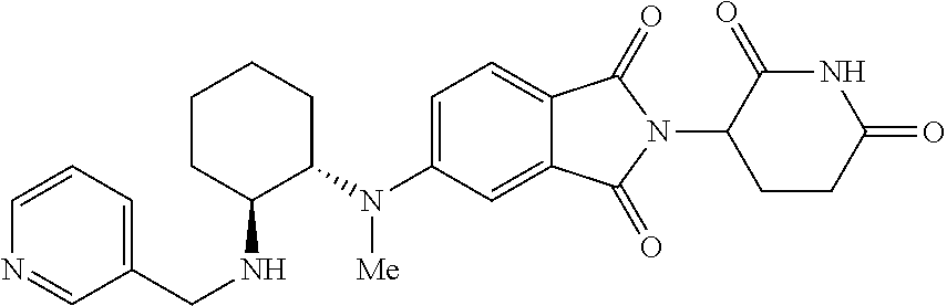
C1CC(NCC2=CC=CN=C2)C(N(C2=CC=C3C(=C2)C(=O)N(C2CCC(=O)NC2=O)C3=O)[Me])CC1
